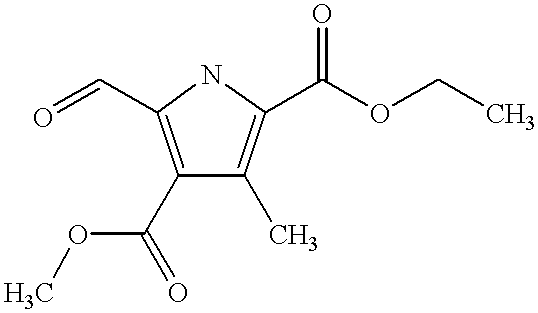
C1(C(=O)OC)=C(C=O)NC(C(OCC)=O)=C1C
